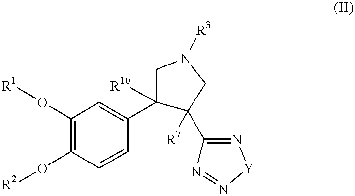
C1(O[R1])=C(O[R2])C=CC(C2([R10])C([R7])(C3=N[Y]N=N3)CN([R3])C2)=C1
